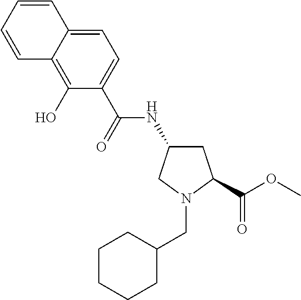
C(N1CC(NC(=O)C2=CC=C3C(=C2O)C=CC=C3)CC1C(=O)OC)C1CCCCC1
